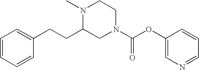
C1=CC=CC(CCC2CN(C(OC3=CN=CC=C3)=O)CCN2C)=C1
